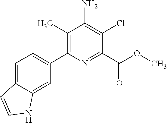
C1=C2C(=CC(C3=C(C)C(N)=C(Cl)C(C(OC)=O)=N3)=C1)NC=C2
